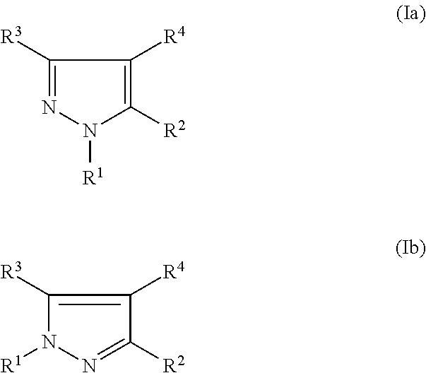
C1([R3])=NN([R1])C([R2])=C1[R4].C1([R3])=C([R4])C([R2])=NN1[R1]
